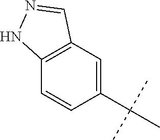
CC(C)(C)C1=CC2=C(C=C1)NN=C2
